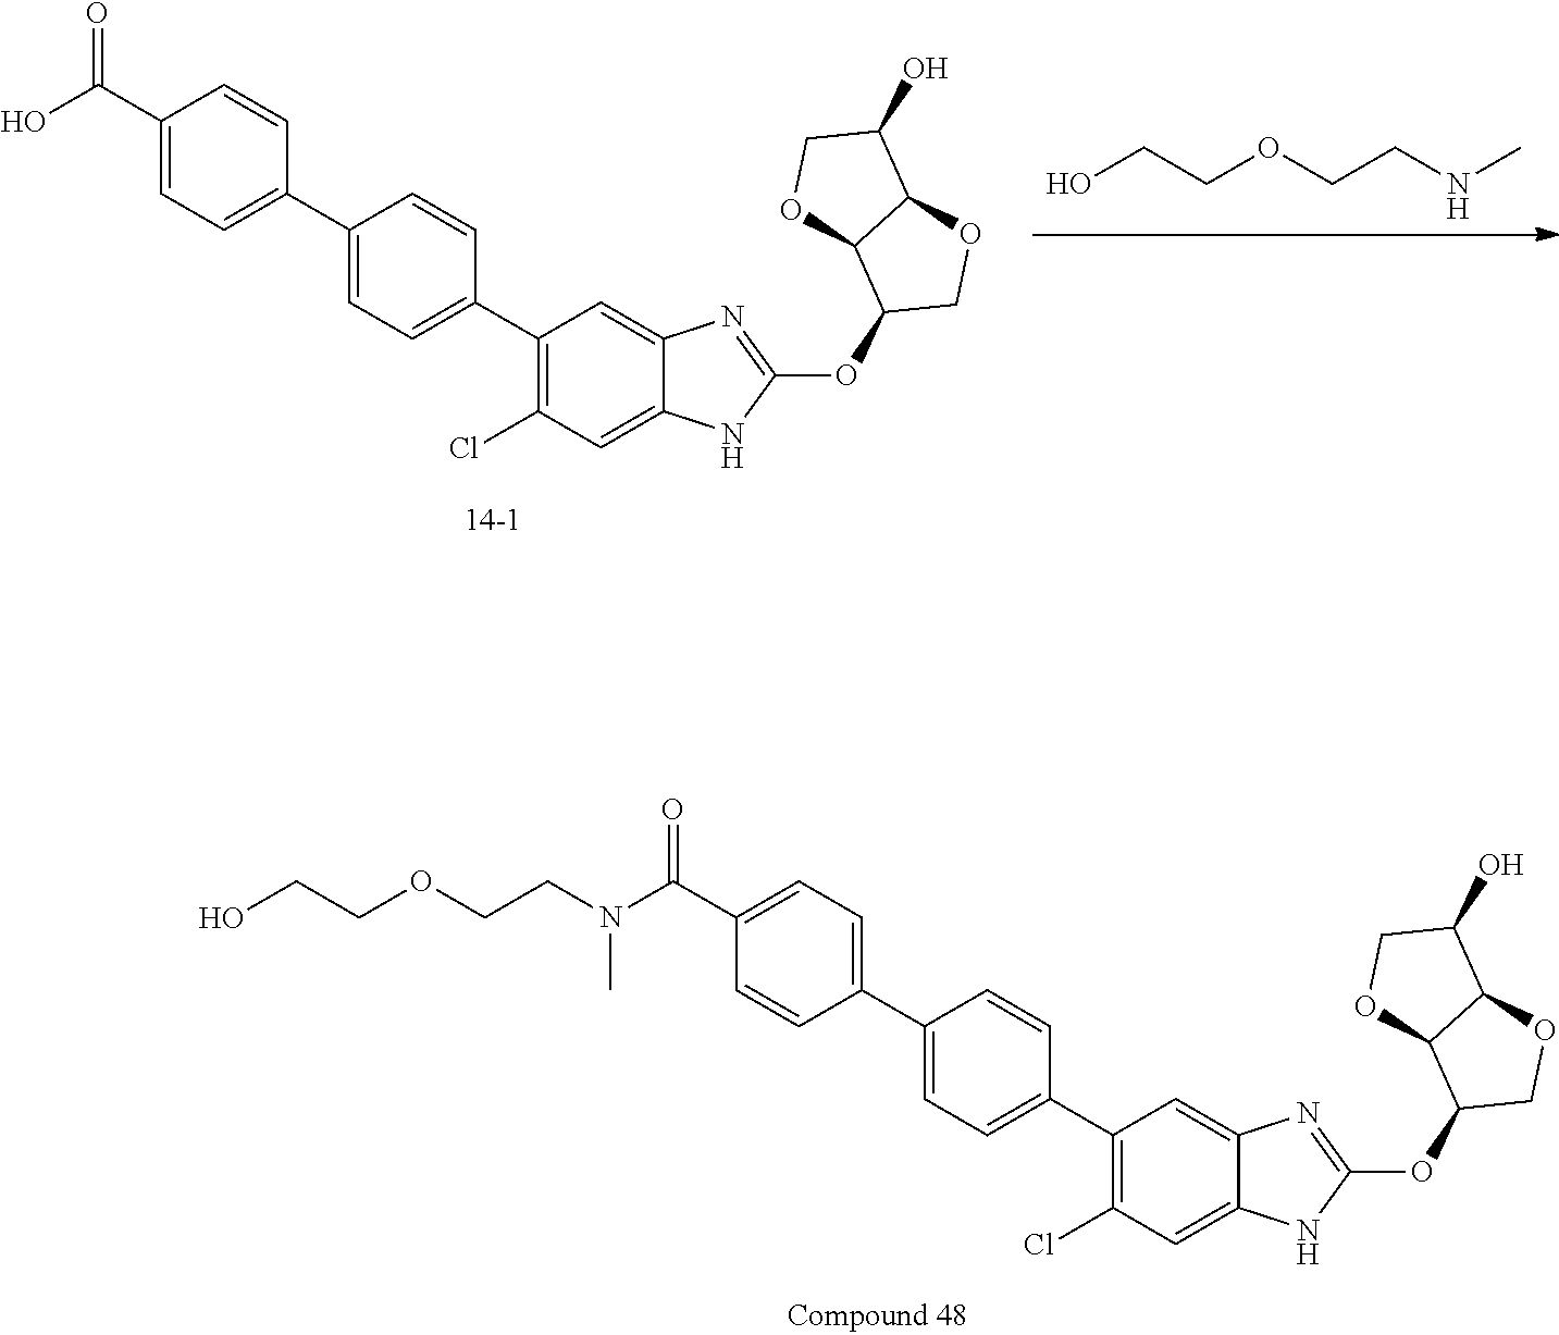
C1(C(=O)N(CCOCCO)C)=CC=C(C2=CC=C(C3=C(Cl)C=C4C(=C3)N=C(OC3COC5C3OCC5O)N4)C=C2)C=C1.C1(C(O)=O)=CC=C(C2=CC=C(C3=C(Cl)C=C4C(=C3)N=C(OC3COC5C3OCC5O)N4)C=C2)C=C1.OCCOCCNC
